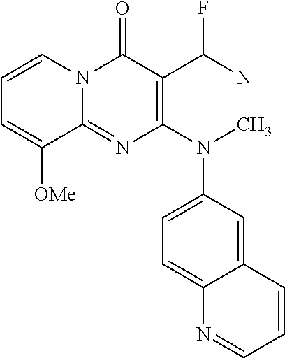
C1=CN2C(=NC(N(C3=CC=C4C(=C3)C=CC=N4)C)=C(C(N)F)C2=O)C([OMe])=C1
